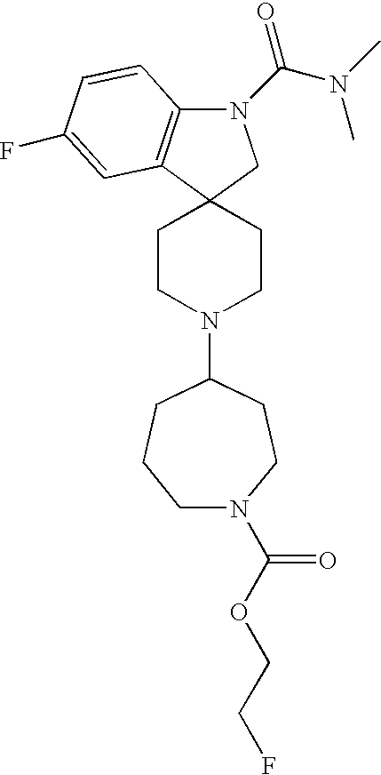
N1(C(=O)N(C)C)C2=C(C3(C1)CCN(C1CCN(C(OCCF)=O)CCC1)CC3)C=C(F)C=C2
